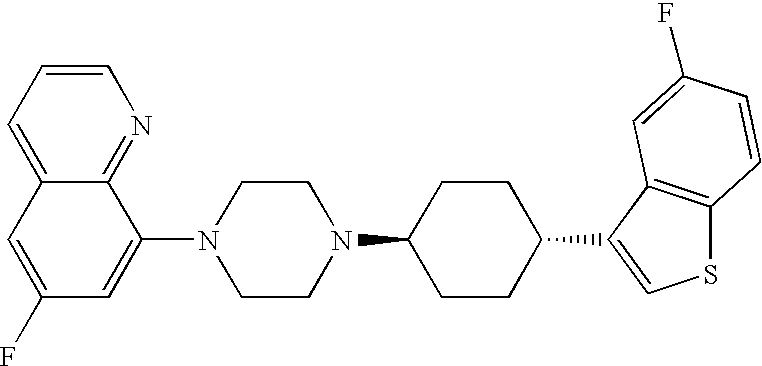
C1=C2C(=NC=C1)C(N1CCN(C3CCC(C4=CSC5=C4C=C(F)C=C5)CC3)CC1)=CC(F)=C2
